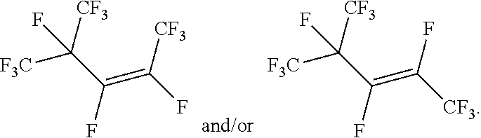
C([CF3])(C(F)=C(F)[CF3])([F3C])F.C([CF3])(C(F)=C([CF3])F)([F3C])F
